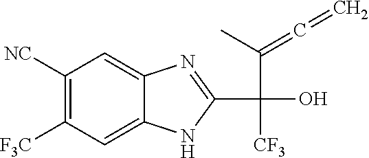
C1([NC])=C([F3C])C=C2C(=C1)N=C(C(C(=C=C)C)([CF3])O)N2
